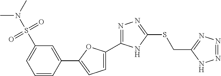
C1(S(N(C)C)(=O)=O)=CC=CC(C2=CC=C(C3=NN=C(SCC4=NN=NN4)N3)O2)=C1
